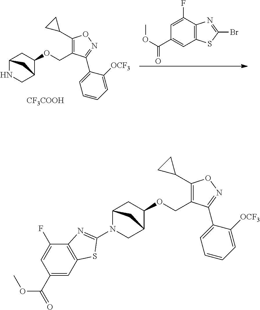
C12=C(C(F)=CC(C(OC)=O)=C1)N=C(Br)S2.C12NCC(C(OCC3=C(C4CC4)ON=C3C3=CC=CC=C3[OCF3])C1)C2.[CF3COOH].C12N(C3=NC4=C(C=C(C(=O)OC)C=C4F)S3)CC(C(OCC3=C(C4CC4)ON=C3C3=CC=CC=C3[OCF3])C1)C2
